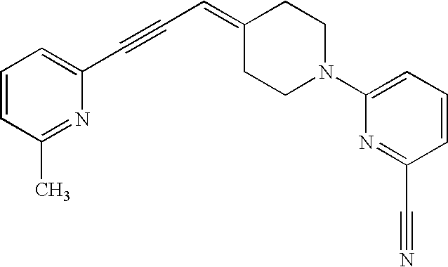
C1=CC(C)=NC(C#CC=C2CCN(C3=CC=CC(C#N)=N3)CC2)=C1
